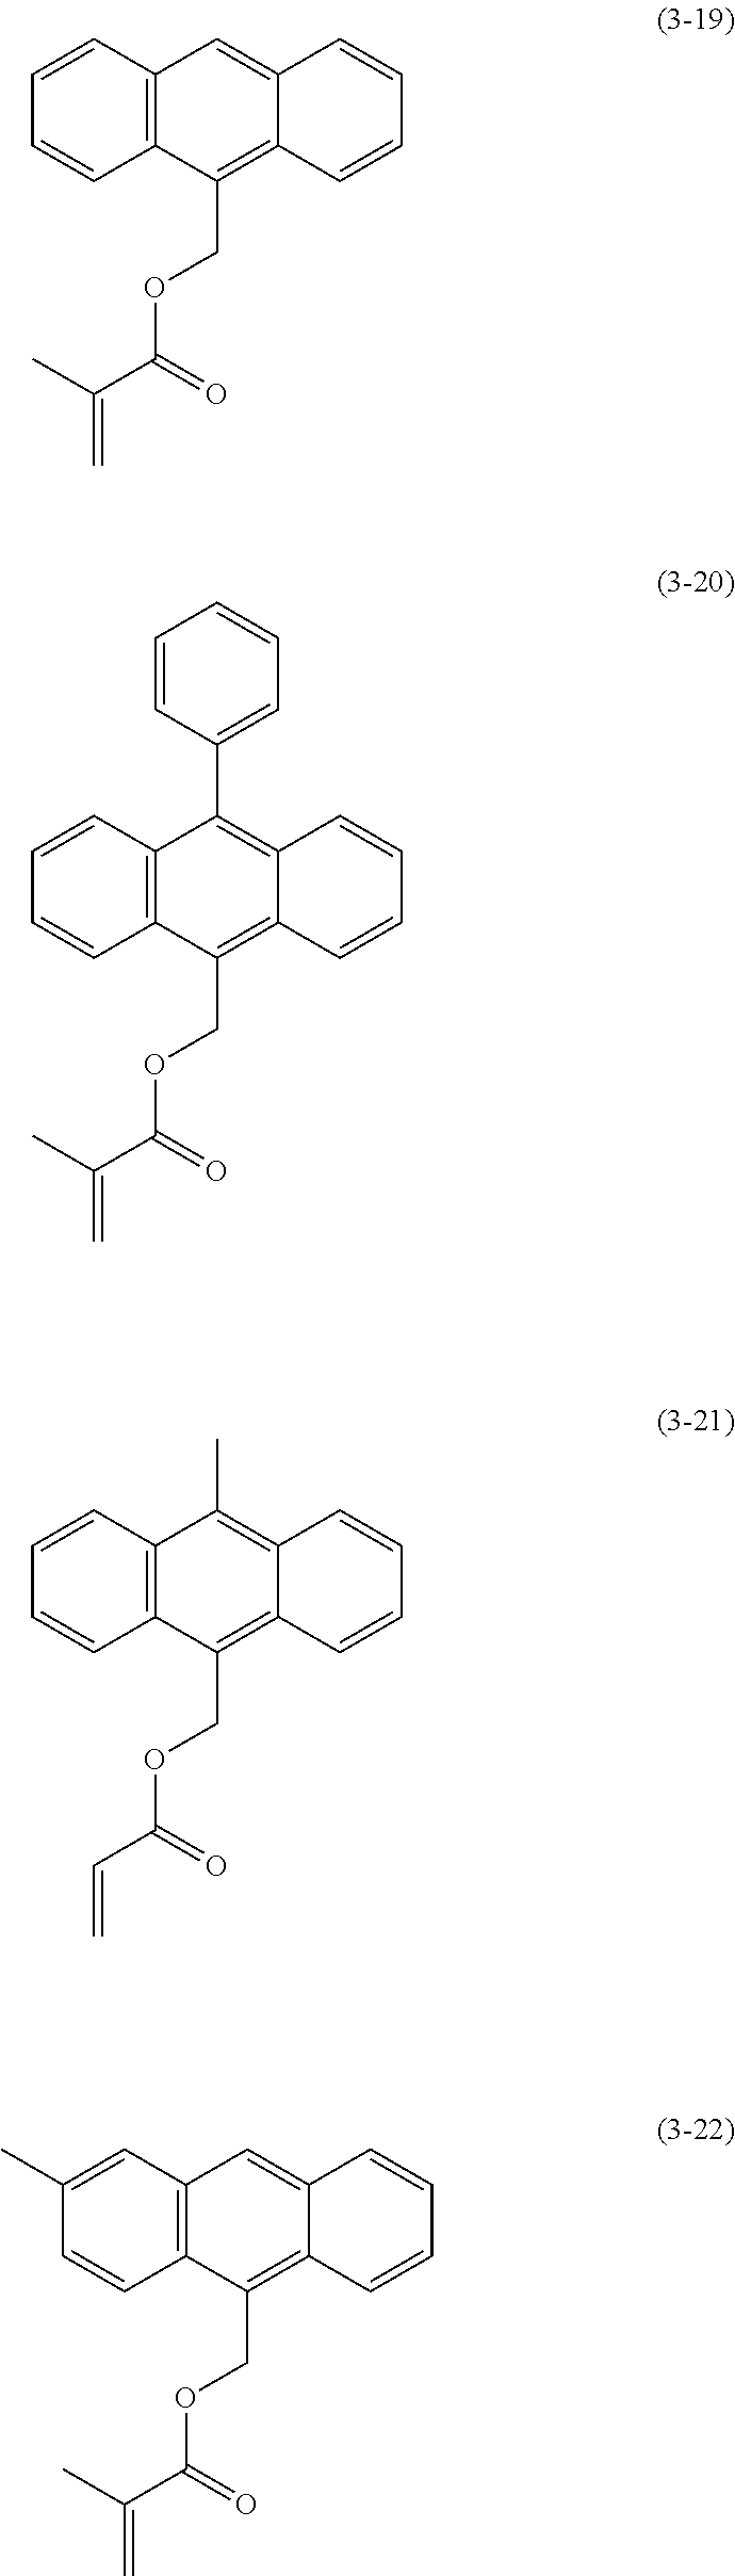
C1=CC2=C(C=C1)C(COC(C(C)=C)=O)=C1C(=C2)C=CC=C1.C1=CC2=C(C=C1)C(COC(C(C)=C)=O)=C1C(=C2C2=CC=CC=C2)C=CC=C1.C1=CC2=C(C=C1)C(COC(C=C)=O)=C1C(=C2C)C=CC=C1.C1(C)=CC2=C(C=C1)C(COC(C(C)=C)=O)=C1C(=C2)C=CC=C1
